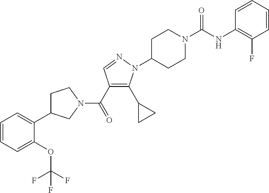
C(C1=C(C2CC2)N(C2CCN(C(NC3=C(F)C=CC=C3)=O)CC2)N=C1)(=O)N1CC(C2=CC=CC=C2OC(F)(F)F)CC1
